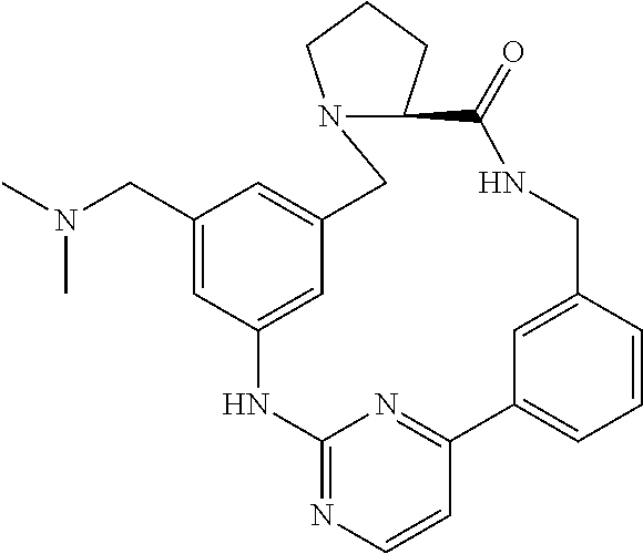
N(C)(CC1=CC2=CC(=C1)CN1C(CCC1)C(=O)NCC1=CC(=CC=C1)C1=NC(=NC=C1)N2)C
